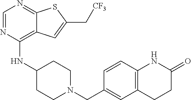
C1=NC(NC2CCN(CC3=CC4=C(C=C3)NC(=O)CC4)CC2)=C2C(=N1)SC(C[CF3])=C2
